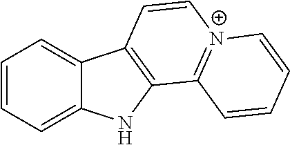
C1=CC=C2C(=C1)C1=C(N2)C2=[N+](C=C1)C=CC=C2
